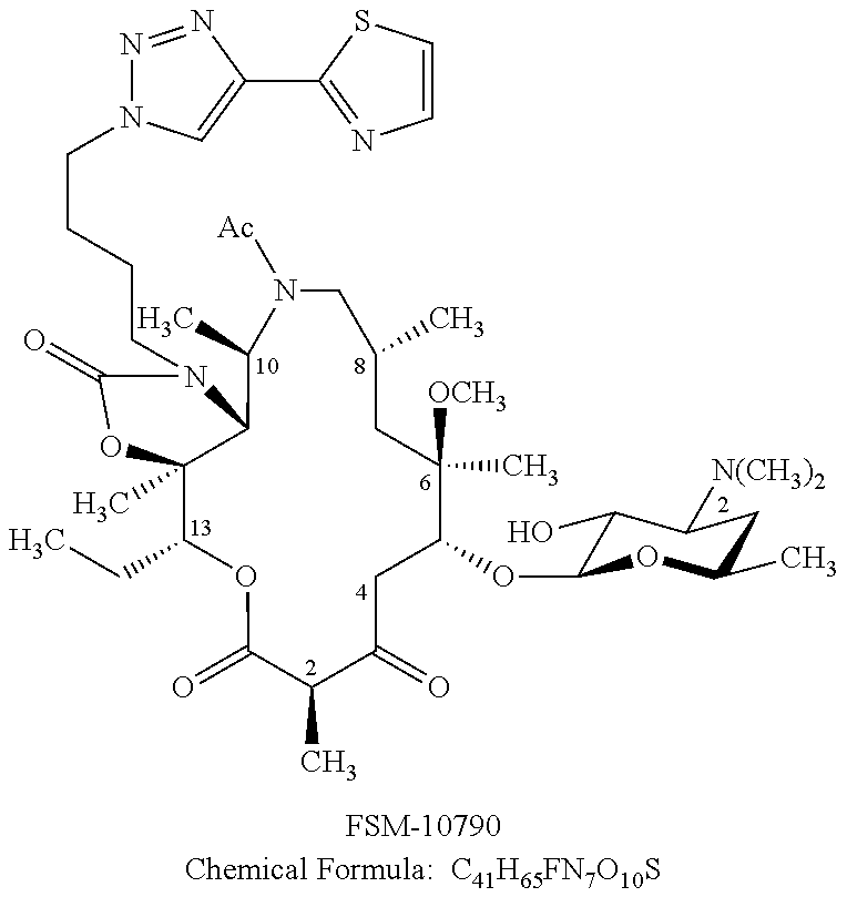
[FSM-10790Chemical Formula:  C41H65FN7O10S].C12(C)C(CC)OC(=O)C(C)C(=O)CC(OC3C(O)C([N(CH3)2])CC(C)O3)C(C)([OCH3])CC(C)CN([Ac])C(C)C1N(CCCCN1N=NC(C3=NC=CS3)=C1)C(=O)O2
